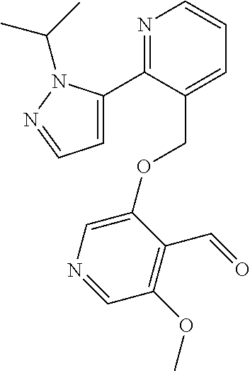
N1=C(C2=CC=NN2C(C)C)C(COC2=CN=CC(OC)=C2C=O)=CC=C1
